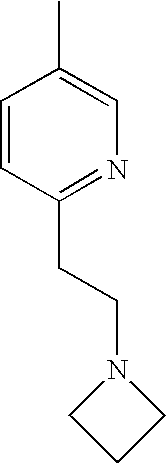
C1=CC(CCN2CCC2)=NC=C1C
